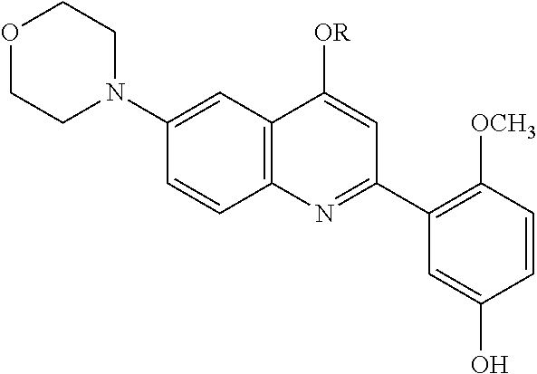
C12=C(C=C(N3CCOCC3)C=C1)C([OR])=CC(C1=C([OCH3])C=CC(O)=C1)=N2
